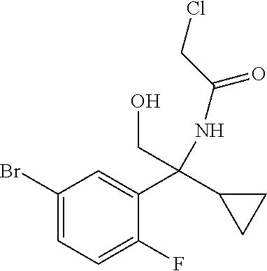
C1(Br)=CC=C(F)C(C(C2CC2)(CO)NC(=O)CCl)=C1
